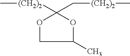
C1([(CH2)2]C)(C[(CH2)2]C)OCC(C)O1
